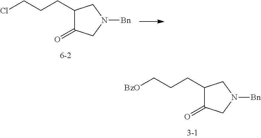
C1(CCC[BzO])C(=O)CN([Bn])C1.C1(CCCCl)C(=O)CN([Bn])C1
